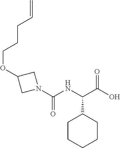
C(NC(C(O)=O)C1CCCCC1)(=O)N1CC(OCCCC=C)C1
